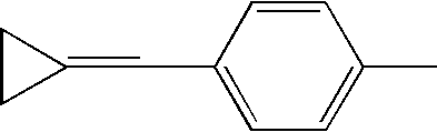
C1=CC(C=C2CC2)=CC=C1C
